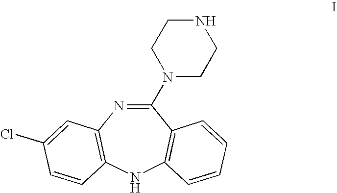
C1(N2CCNCC2)=NC2=C(NC3=C1C=CC=C3)C=CC(Cl)=C2
